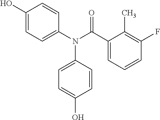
C1(O)=CC=C(N(C(C2=CC=CC(F)=C2C)=O)C2=CC=C(O)C=C2)C=C1
